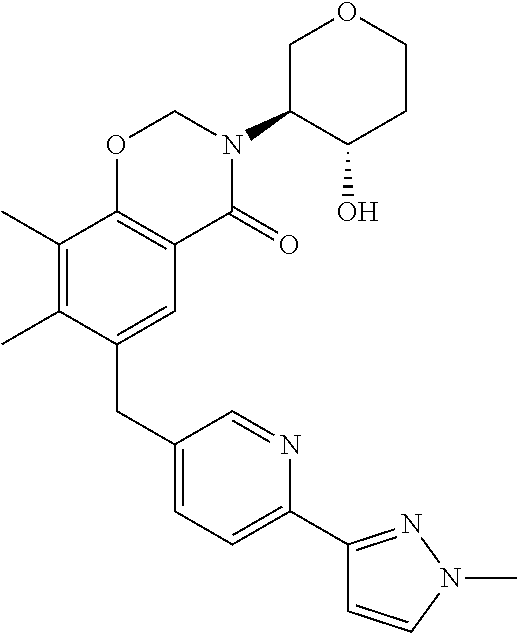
C1(CC2=CC3=C(C(C)=C2C)OCN(C2C(O)CCOC2)C3=O)=CC=C(C2=NN(C)C=C2)N=C1
